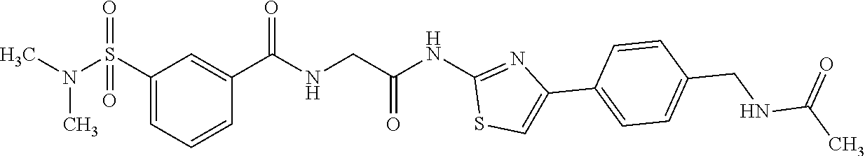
C1(S(N(C)C)(=O)=O)=CC=CC(C(=O)NCC(NC2=NC(C3=CC=C(CNC(C)=O)C=C3)=CS2)=O)=C1
